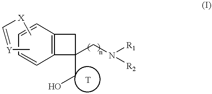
C12=C(C=CC=C1)CC2(CN([R1])[R2])CO.C[X]C=[Y]C
